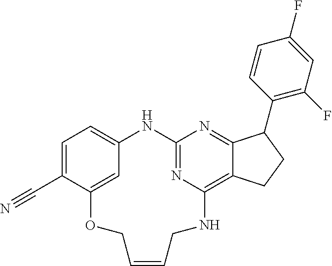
C1=C(C#N)C2=CC(=C1)NC1=NC(=C3C(=N1)C(C1=C(F)C=C(F)C=C1)CC3)NCC=CCO2
